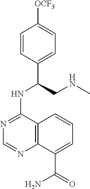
C1=CC(C(CNC)NC2=NC=NC3=C2C=CC=C3C(=O)N)=CC=C1[OCF3]
